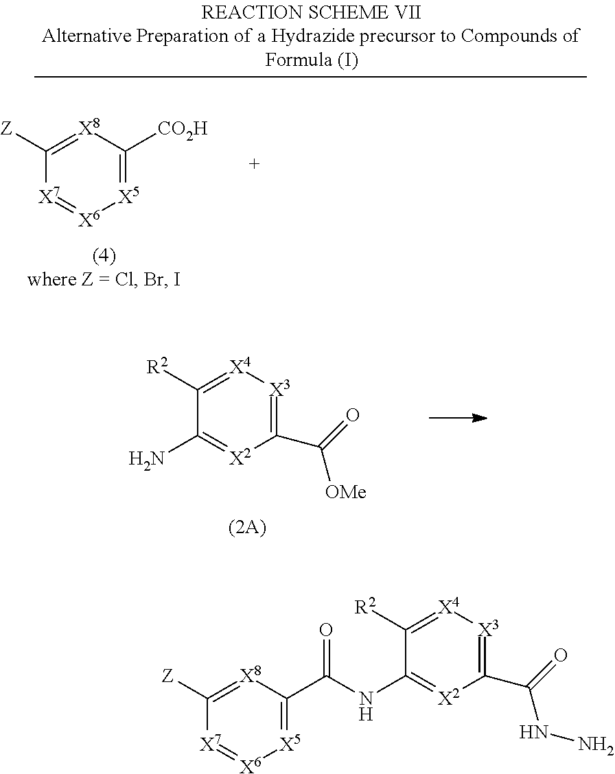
C1([Z])=[X8]C([CO2H])=[X5][X6]=[X7]1.C1([R2])=[X4][X3]=C(C(=O)[OMe])[X2]=C1N.C1([R2])=[X4][X3]=C(C(=O)NN)[X2]=C1NC(C1=[X5][X6]=[X7]C([Z])=[X8]1)=O
